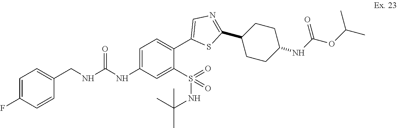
C1=C(NC(NCC2=CC=C(F)C=C2)=O)C=C(S(NC(C)(C)C)(=O)=O)C(C2=CN=C(C3CCC(NC(=O)OC(C)C)CC3)S2)=C1
